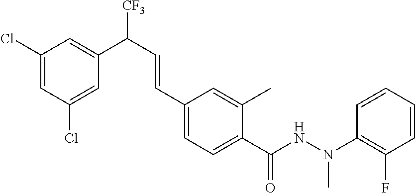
C(C1=CC=C(C(NN(C2=C(F)C=CC=C2)C)=O)C(C)=C1)=CC(C1=CC(Cl)=CC(Cl)=C1)[CF3]
